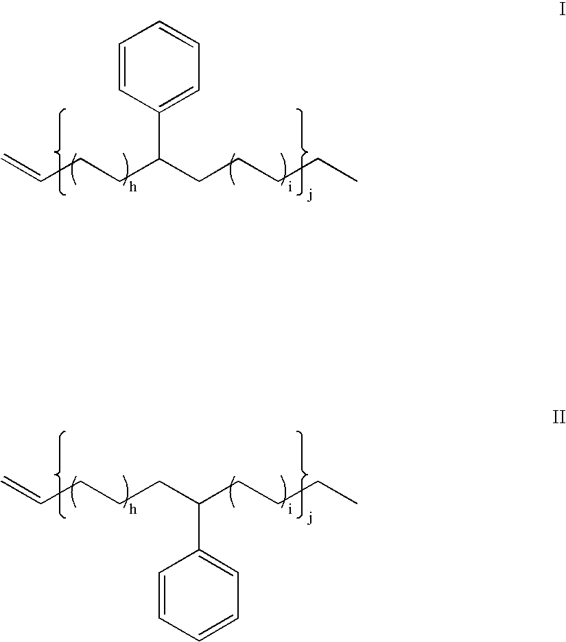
C=CCCC(CCCCC)C1=CC=CC=C1.C=CCCCC(CCCC)C1=CC=CC=C1
